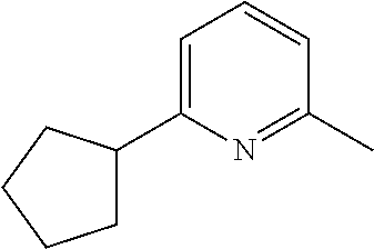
C1(C2CCCC2)=CC=CC(C)=N1
